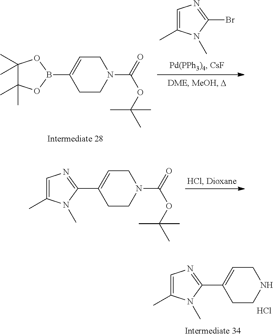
C1=C(C)N(C)C(Br)=N1.C1(C)(C)C(C)(C)OB(C2=CCN(C(=O)OC(C)(C)C)CC2)O1.C1=C(C)N(C)C(C2=CCN(C(=O)OC(C)(C)C)CC2)=N1.C1=C(C)N(C)C(C2=CCNCC2)=N1.Cl
